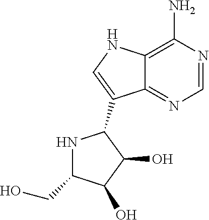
C12=C(N)N=CN=C1C(C1NC(CO)C(O)C1O)=CN2
